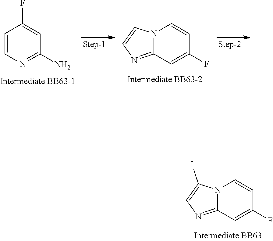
C1=CN=C(N)C=C1F.N12C(=NC=C1)C=C(F)C=C2.N12C(=NC=C1I)C=C(F)C=C2
